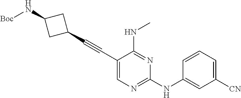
C1(C#CC2=CN=C(NC3=CC([CN])=CC=C3)N=C2NC)CC(N[Boc])C1
